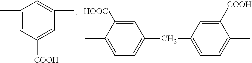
C1(C)=CC([COOH])=CC(C)=C1.CC1=CC=C(CC2=CC=C(C)C([COOH])=C2)C=C1[HOOC]
